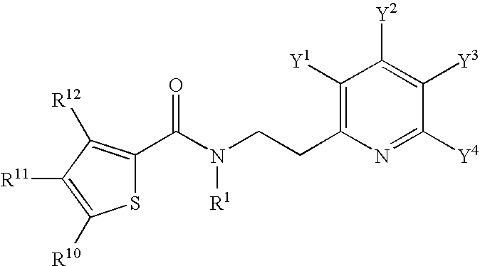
S1C(C(=O)N([R1])CCC2=C([Y1])C([Y2])=C([Y3])C([Y4])=N2)=C([R12])C([R11])=C1[R10]
